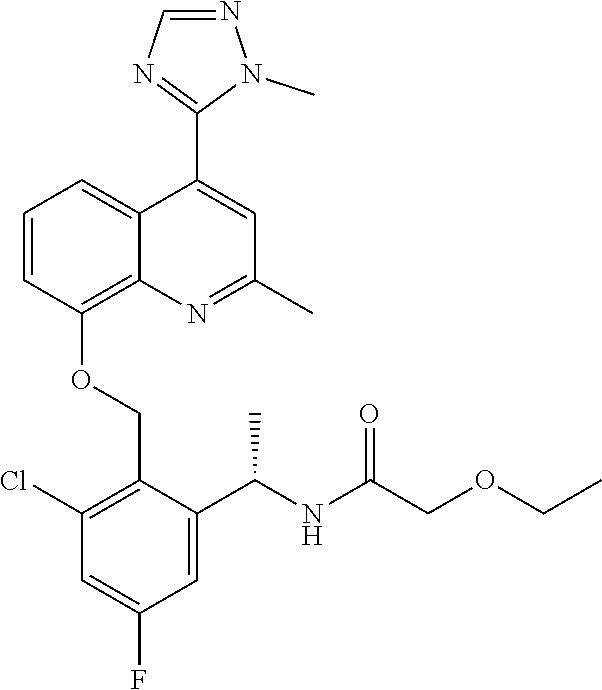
C1=CC(OCC2=C(Cl)C=C(F)C=C2C(NC(COCC)=O)C)=C2C(=C1)C(C1=NC=NN1C)=CC(C)=N2
